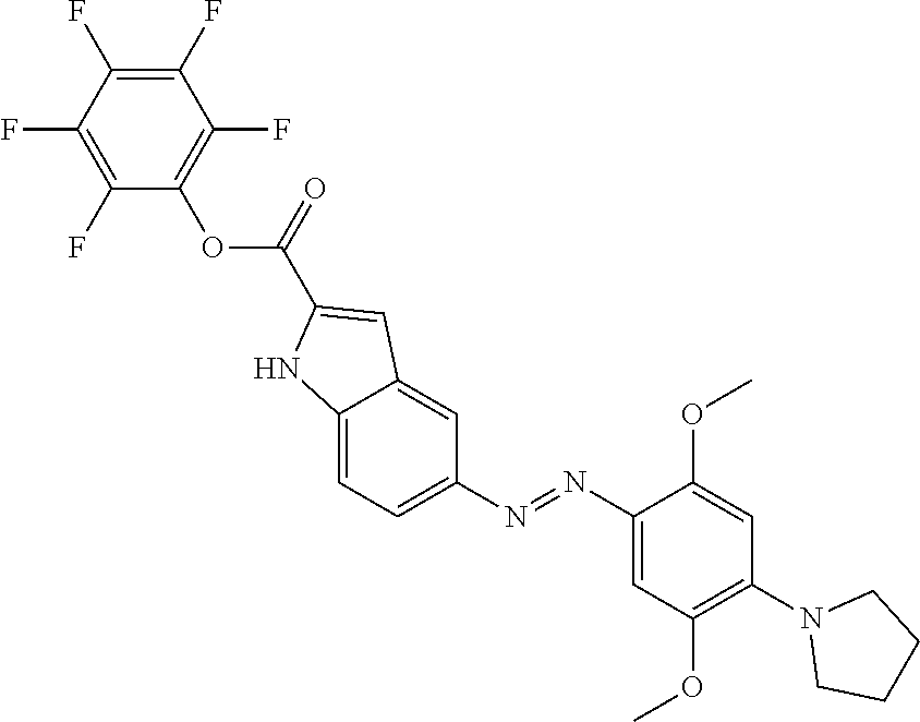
C1(N=NC2=CC=C3C(=C2)C=C(C(OC2=C(F)C(F)=C(F)C(F)=C2F)=O)N3)=CC(OC)=C(N2CCCC2)C=C1OC
